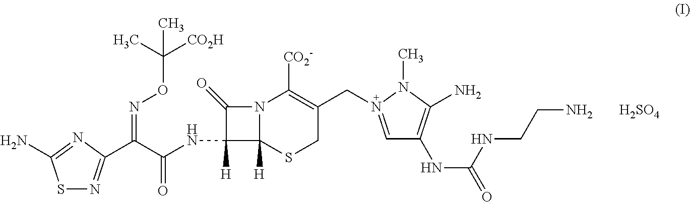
S1N=C(C(C(NC2([H])C(=O)N3C2([H])SCC(CN2=CC(NC(=O)NCCN)=C(N)N2C)=C3[CO2-])=O)=NOC([CO2H])(C)C)N=C1N.[H2SO4]
